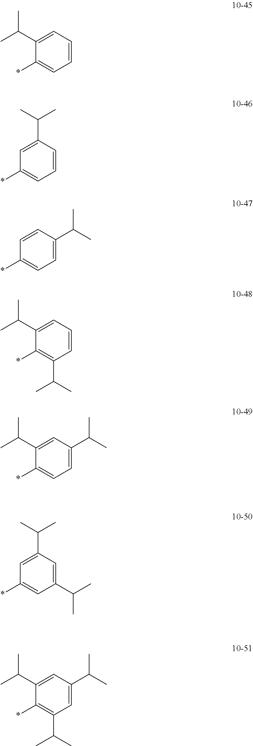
CC(C1=CC=CC=C1*)C.C1=C(C(C)C)C=CC=C1*.C1=CC(C(C)C)=CC=C1*.C1(C(C)C)=CC=CC(C(C)C)=C1*.C1(C(C)C)=CC(C(C)C)=CC=C1*.C1=C(C(C)C)C=C(C(C)C)C=C1*.C1(C(C)C)=CC(C(C)C)=CC(C(C)C)=C1*
